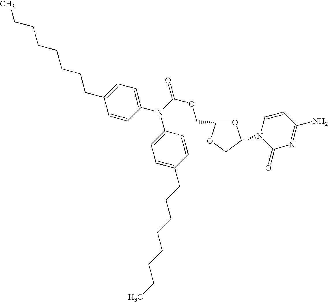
C1=C(CCCCCCCC)C=CC(N(C(OCC2OC(N3C(=O)N=C(N)C=C3)CO2)=O)C2=CC=C(CCCCCCCC)C=C2)=C1
